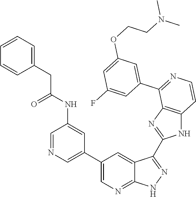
C1=NC=C(C2=CN=C3C(=C2)C(C2=NC4=C(N2)C=CN=C4C2=CC(OCCN(C)C)=CC(F)=C2)=N[N H]3)C=C1NC(CC1=CC=CC=C1)=O
